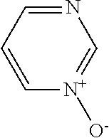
N1=CC=C[N+]([O-])=C1
